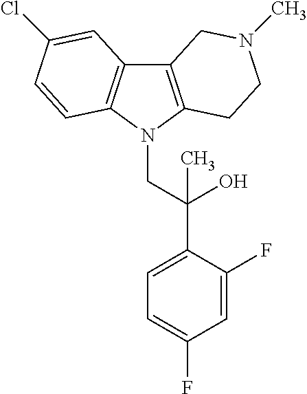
C12=C(N(CC(C3=CC=C(F)C=C3F)(O)C)C3=C1C=C(Cl)C=C3)CCN(C)C2
